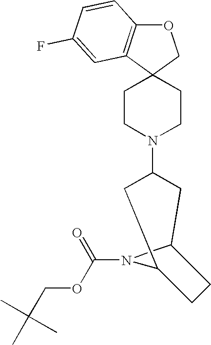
O1C2=C(C3(C1)CCN(C1CC4N(C(OCC(C)(C)C)=O)C(C1)CC4)CC3)C=C(F)C=C2
